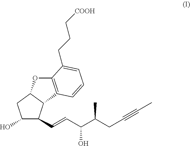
C1(O)C(C=CC(C(CC#CC)C)O)C2C(C1)OC1=C2C=CC=C1CCC[COOH]
